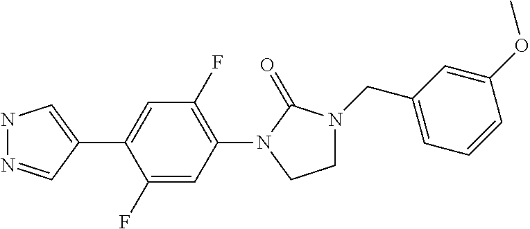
N1N=CC(C2=CC(F)=C(N3C(=O)N(CC4=CC=CC(OC)=C4)CC3)C=C2F)=C1
